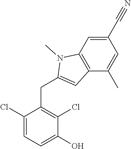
C1(C#N)=CC2=C(C(C)=C1)C=C(CC1=C(Cl)C(O)=CC=C1Cl)N2C
